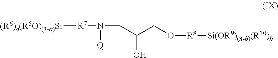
[(R6)a(R5O)(3-a)Si][R7]N(CC(CO[R8][Si(OR9)(3-b)(R10)b])O)[Q]
